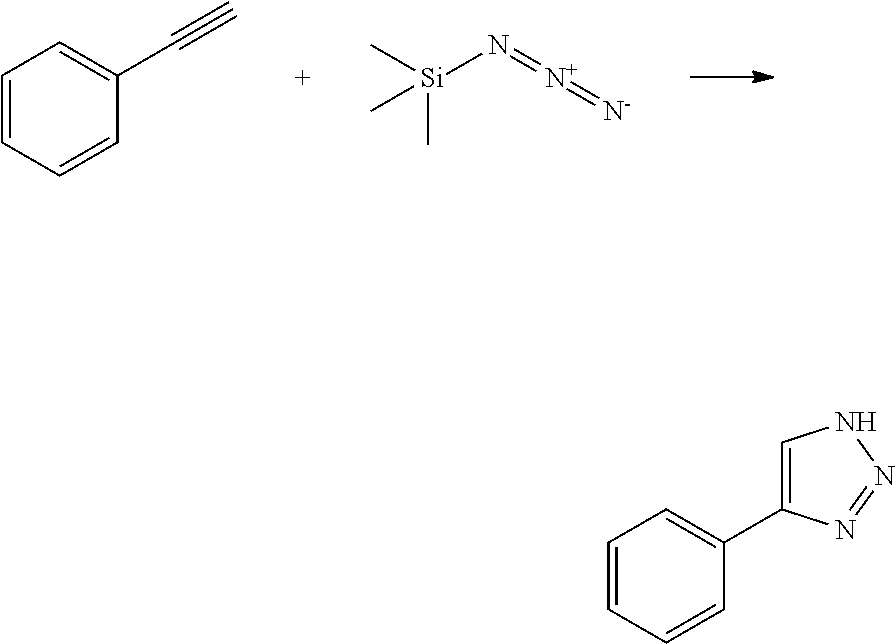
C1=CC=CC(C#C)=C1.[Si](N=[N+]=[N-])(C)(C)C.C1=CC=CC(C2=CNN=N2)=C1
